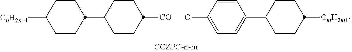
C1CC([CnH2n+1])CCC1C1CCC([CO]OC2=CC=C(C3CCC([CmH2m+1])CC3)C=C2)CC1
